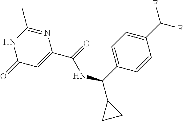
N1C(=O)C=C(C(=O)NC(C2=CC=C(C(F)F)C=C2)C2CC2)N=C1C
